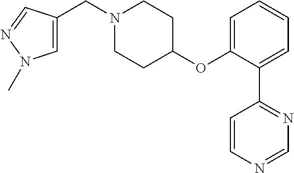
C1=C(CN2CCC(OC3=CC=CC=C3C3=NC=NC=C3)CC2)C=NN1C
